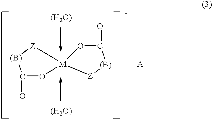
C1(=O)O[M]2([Z][(B)]1)OC(=O)[(B)][Z]2.[(H2O)].[(H2O)].[A+]
